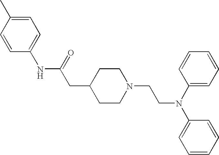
C1(NC(=O)CC2CCN(CCN(C3=CC=CC=C3)C3=CC=CC=C3)CC2)=CC=C(C)C=C1
